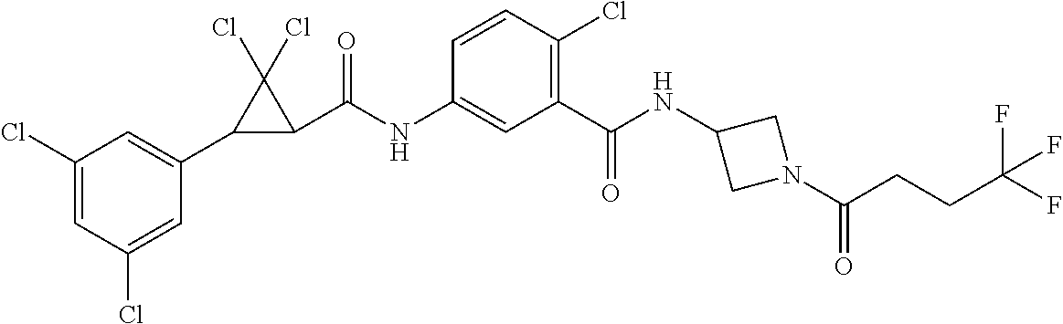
C1(Cl)=CC(Cl)=CC(C2C(C(NC3=CC(C(=O)NC4CN(C(CCC(F)(F)F)=O)C4)=C(Cl)C=C3)=O)C2(Cl)Cl)=C1
